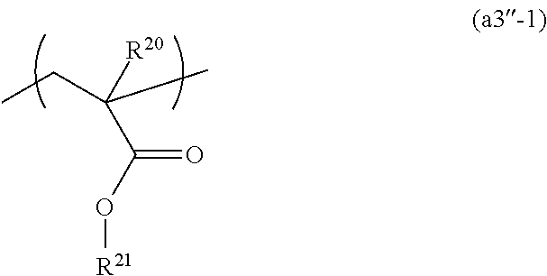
[R21]OC(C([R20])(C)CC)=O
